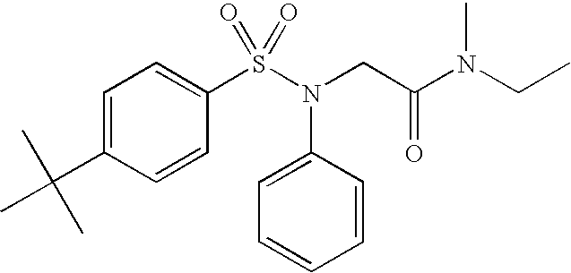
C1=C(C(C)(C)C)C=CC(S(N(CC(N(CC)C)=O)C2=CC=CC=C2)(=O)=O)=C1
